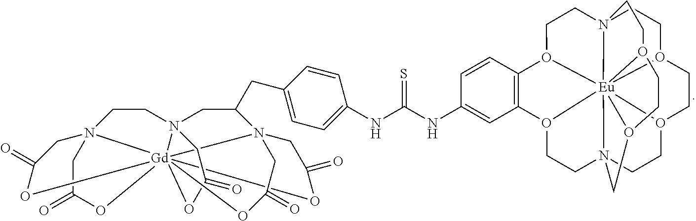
C1O2C3=C(O4CCN56CCO7CCO8CCN9(C1)[Eu]287451O(CC9)CCO1C6)C=C(NC(NC1=CC=C(CC2CN45CCN67[Gd]489(N2(CC(=O)O8)CC(=O)O9)(OC(=O)C5)(OC(=O)C6)OC(=O)C7)C=C1)=S)C=C3
